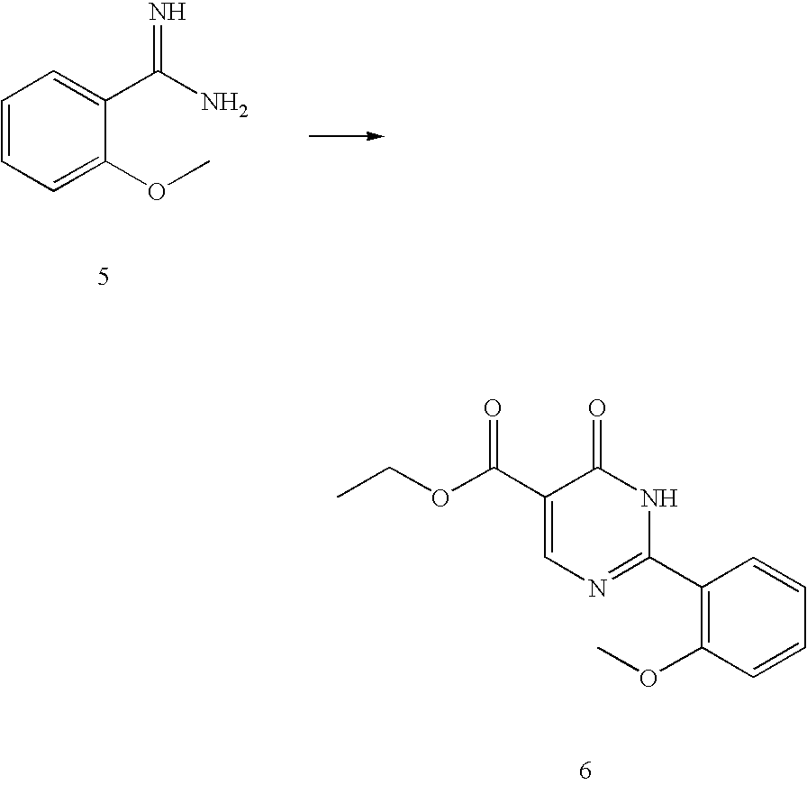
C1=CC=C(OC)C(C(N)=N)=C1.C1(C(OCC)=O)=CN=C(C2=C(OC)C=CC=C2)NC1=O
